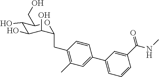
C1(O)C(O)C(O)C(CC2=C(C)C=C(C3=CC=CC(C(NC)=O)=C3)C=C2)OC1CO
